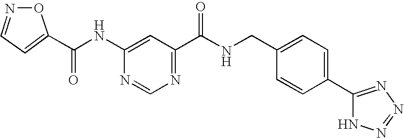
C1(C(NC2=CC(C(NCC3=CC=C(C4=NN=NN4)C=C3)=O)=NC=N2)=O)=CC=NO1
